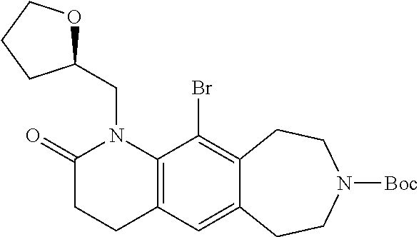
C12=C(C(Br)=C3C(=C1)CCN([Boc])CC3)N(CC1OCCC1)C(=O)CC2
